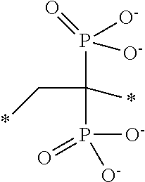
P(C(C*)(*)P([O-])(=O)[O-])([O-])([O-])=O
